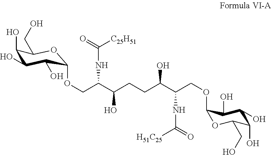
C1(O)C(O)C(O)C(OCC(C(CCC(C(COC2OC(CO)C(O)C(O)C2O)NC([H51C25])=O)O)O)NC([C25H51])=O)OC1CO
